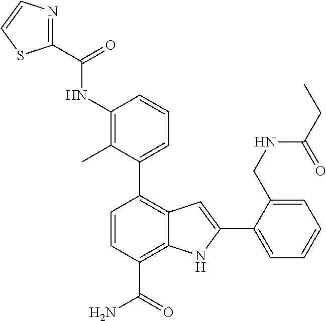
C1(C2=CC=CC(NC(C3=NC=CS3)=O)=C2C)=C2C(=C(C(N)=O)C=C1)NC(C1=CC=CC=C1CNC(CC)=O)=C2
